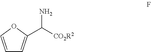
C1=COC(C([CO2R2])N)=C1
